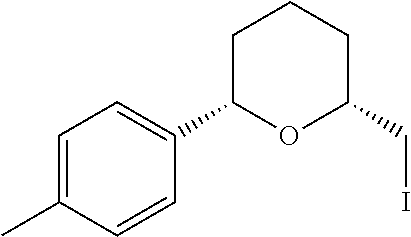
C1=C(C)C=CC(C2CCCC(CI)O2)=C1
